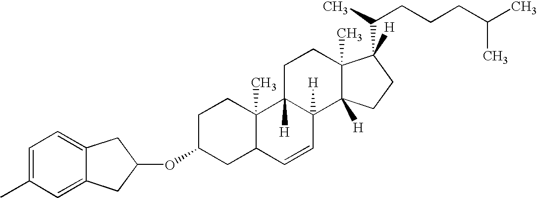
C1=C(C)C=C2C(=C1)CC(OC1CC3C(C)(CC1)C1([H])C([H])(C=C3)C3([H])C(C)(CC1)C([H])(C(CCCC(C)C)C)CC3)C2
